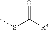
O=C([R4])SC
